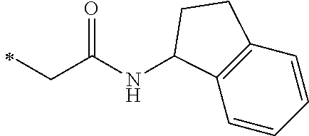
N(C(CC)=O)C1C2=C(C=CC=C2)CC1
